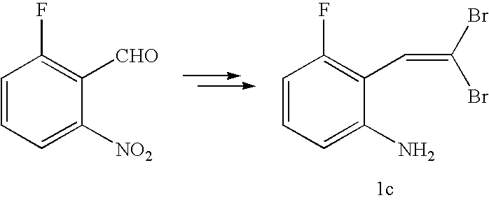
C1=CC=C([NO2])C([CHO])=C1F.C1=CC=C(N)C(C=C(Br)Br)=C1F
